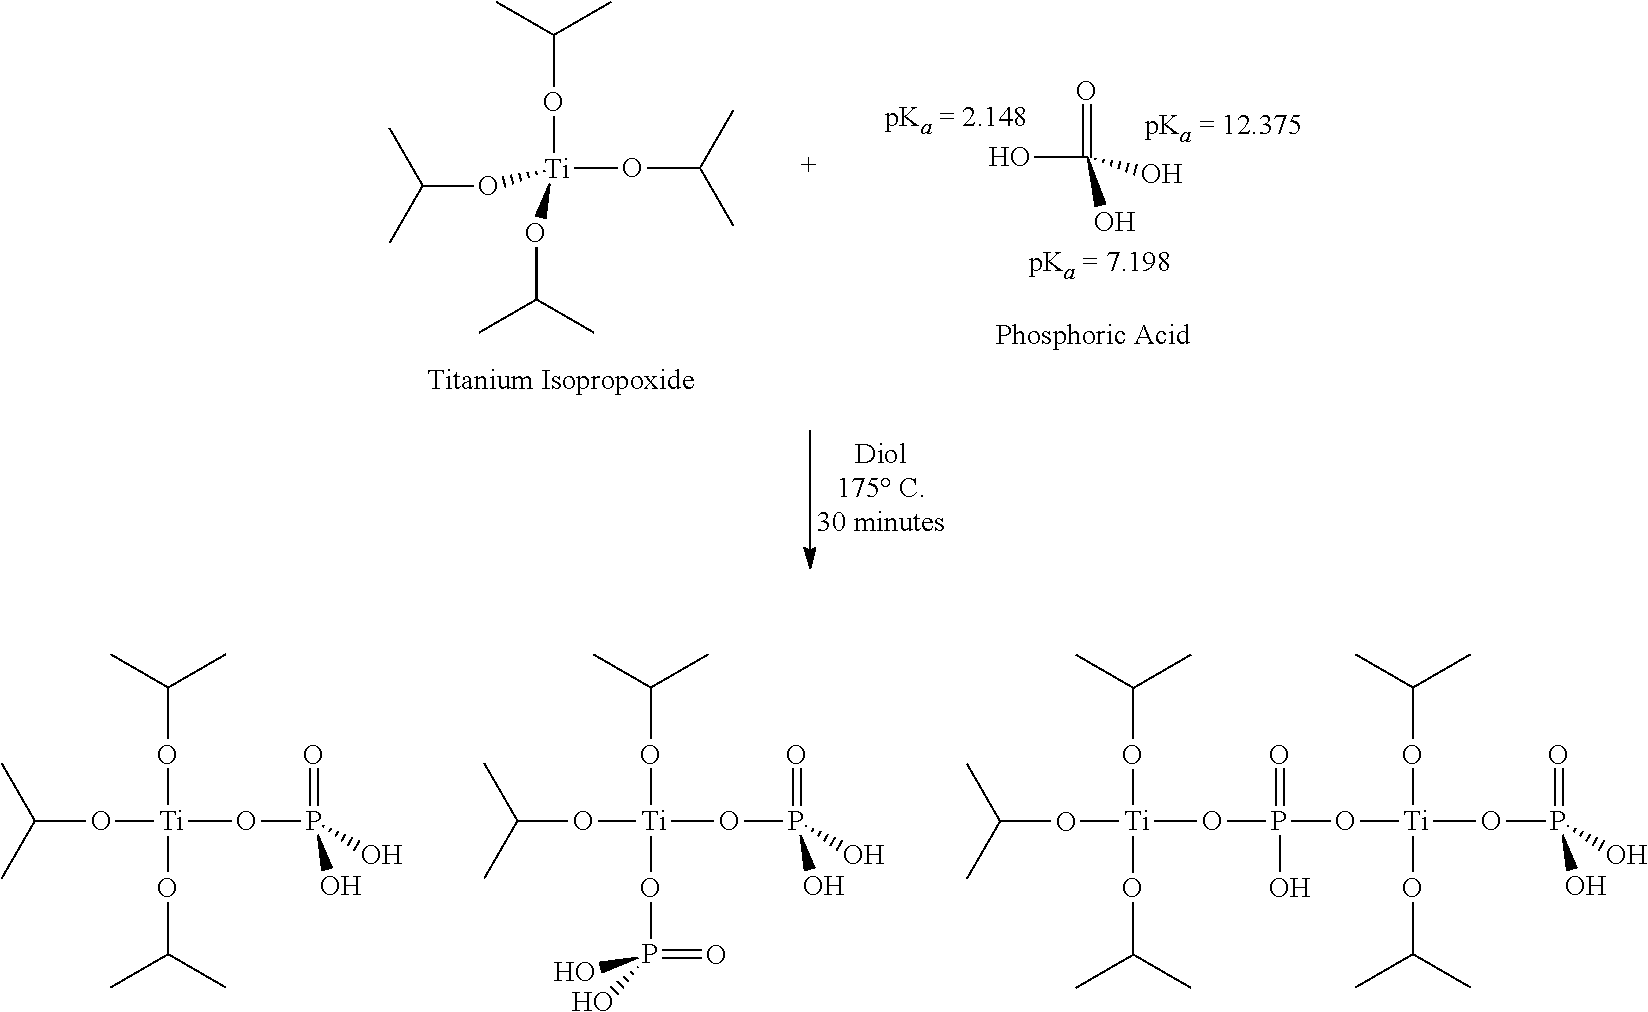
[Ti](OC(C)C)(OC(C)C)(OC(C)C)OC(C)C.O=C(O)(O)O.C(O[Ti](OC(C)C)(OC(C)C)OP(=O)(O)O)(C)C.C(O[Ti](OP(O)(=O)O)(OC(C)C)OP(=O)(O)O)(C)C.C(O[Ti](OC(C)C)(OP(O[Ti](OC(C)C)(OC(C)C)OC(C)C)(=O)O)OP(=O)(O)O)(C)C
